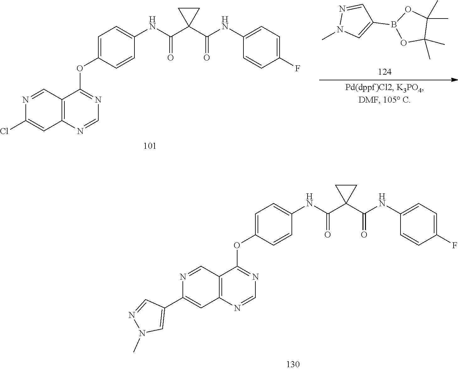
CN1C=C(B2OC(C)(C)C(C)(C)O2)C=N1.N1=CC2=C(C=C1Cl)N=CN=C2OC1=CC=C(NC(C2(C(NC3=CC=C(F)C=C3)=O)CC2)=O)C=C1.N1=CC2=C(C=C1C1=CN(C)N=C1)N=CN=C2OC1=CC=C(NC(C2(C(NC3=CC=C(F)C=C3)=O)CC2)=O)C=C1
